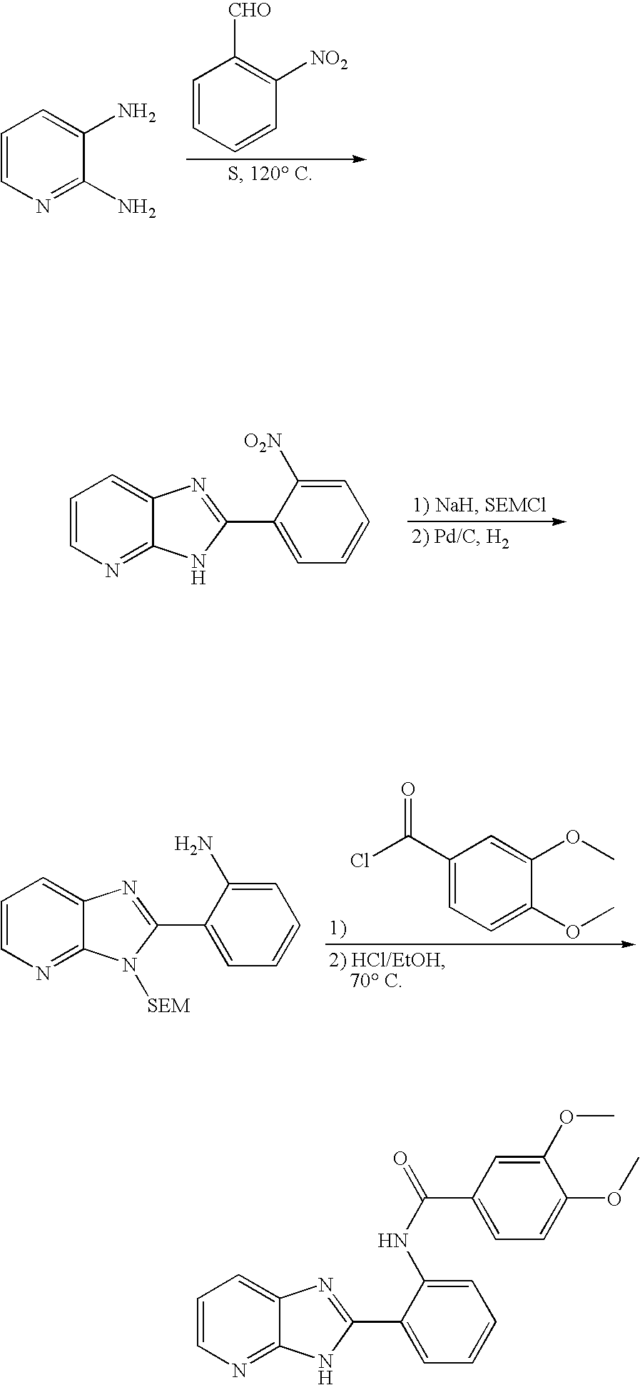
C1=CN=C2C(=C1)N=C(C1=CC=CC=C1NC(=O)C1=CC=C(OC)C(OC)=C1)N2.C1=CN=C(N)C(N)=C1.C1=CC=CC([NO2])=C1[CHO].C1=CN=C2C(=C1)N=C(C1=CC=CC=C1[O2N])N2.C1=CN=C2C(=C1)N=C(C1=CC=CC=C1N)N2[SEM].C1(C(Cl)=O)=CC=C(OC)C(OC)=C1
